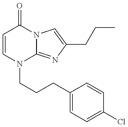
C1=CN(CCCC2=CC=C(Cl)C=C2)C2=NC(CCC)=CN2C1=O
